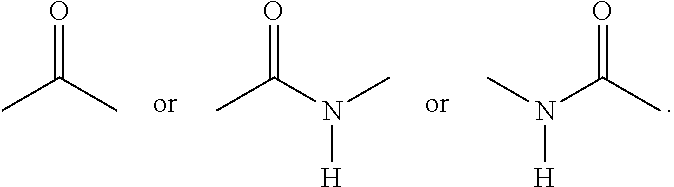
CC(C)=O.CC(N(C)[H])=O.CC(N(C)[H])=O
